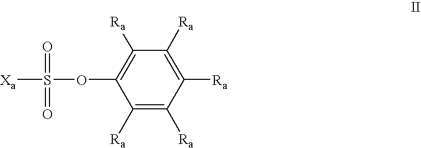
C1([Ra])=C([Ra])C([Ra])=C([Ra])C([Ra])=C1OS([Xa])(=O)=O
